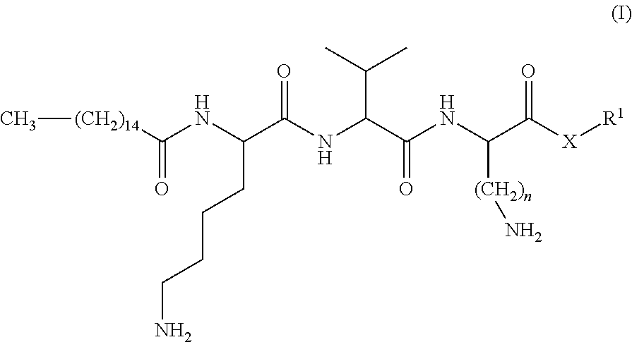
C[(CH2)14]C(NC(C(NC(C(NC(C([X][R1])=O)[(CH2)n]N)=O)C(C)C)=O)CCCCN)=O
